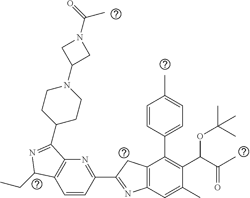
C1=CC(C2=NC3=C(C2)C(C2=CC=C(C)C=C2)=C(C(C(C)=O)OC(C)(C)C)C(C)=C3)=NC2=C1C(CC)N=C2C1CCN(C2CN(C(=O)C)C2)CC1
